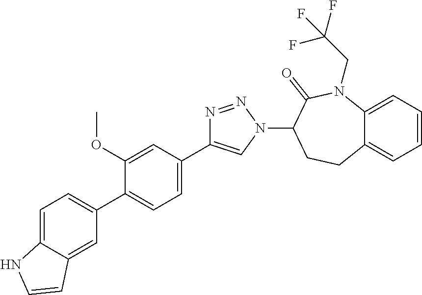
C1=C2C(=CC=C1)CCC(N1C=C(C3=CC=C(C4=CC=C5C(=C4)C=CN5)C(OC)=C3)N=N1)C(=O)N2CC(F)(F)F
